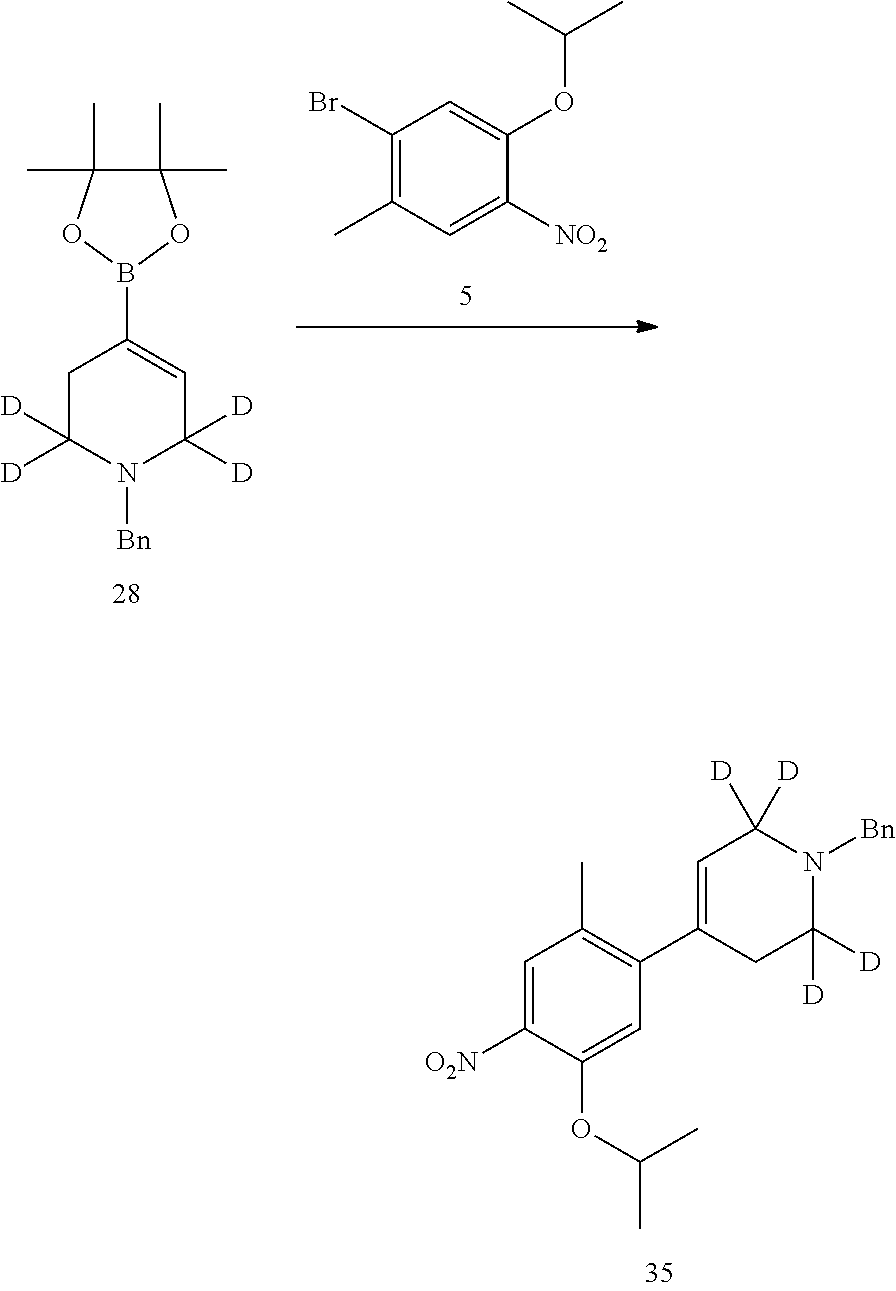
C1=C([O2N])C(OC(C)C)=CC(C2=CC([D])([D])N([Bn])C([D])([D])C2)=C1C.C1(Br)=C(C)C=C([NO2])C(OC(C)C)=C1.C1C([D])([D])N([Bn])C([D])([D])C=C1B1OC(C)(C)C(C)(C)O1
